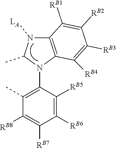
[LA]N1C(C)N(C2=C(C)C([RB8])=C([RB7])C([RB6])=C2[RB5])C2=C1C([RB1])=C([RB2])C([RB3])=C2[RB4]
